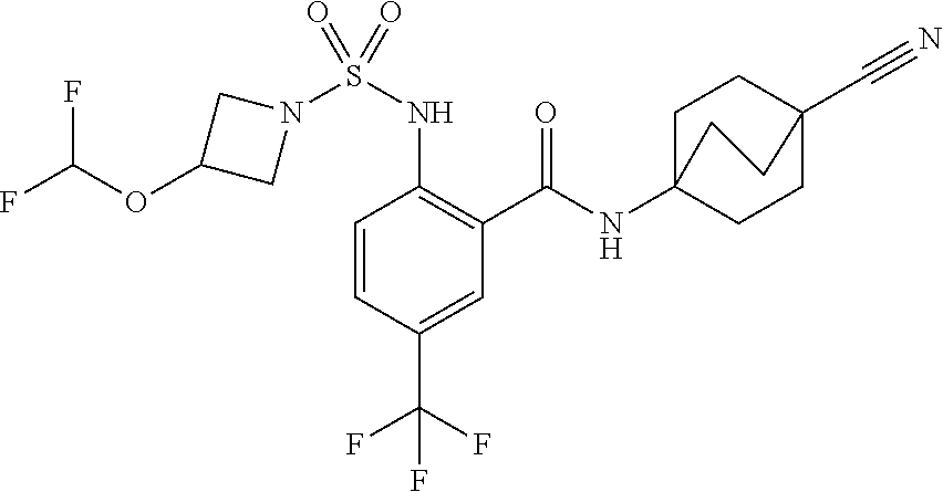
C1=CC(C(F)(F)F)=CC(C(=O)NC23CCC(C#N)(CC2)CC3)=C1NS(N1CC(OC(F)F)C1)(=O)=O
